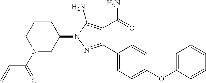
C1(OC2=CC=CC=C2)=CC=C(C2=NN(C3CCCN(C(=O)C=C)C3)C(N)=C2C(=O)N)C=C1
